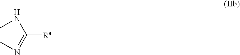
[Ra]C(=NC)NC
